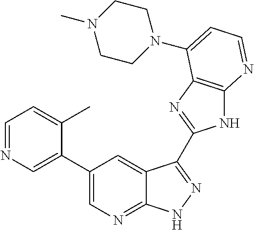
C1=NC=C(C2=CN=C3C(=C2)C(C2=NC4=C(N2)N=CC=C4N2CCN(C)CC2)=NN3)C(C)=C1
